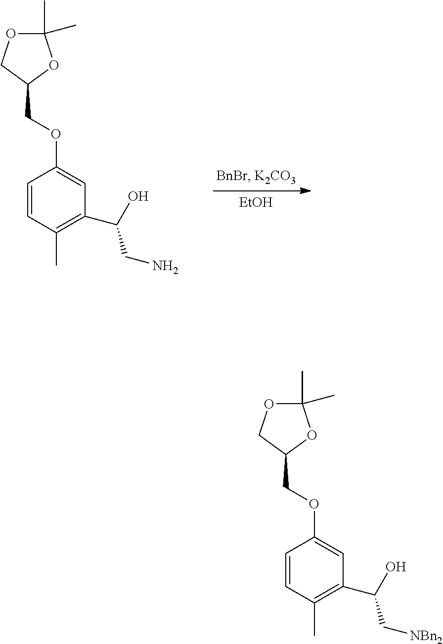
[EtOH].C1=CC(C)=C(C(CN)O)C=C1OCC1OC(C)(C)OC1.C1=CC(C)=C(C(C[NBn2])O)C=C1OCC1OC(C)(C)OC1
